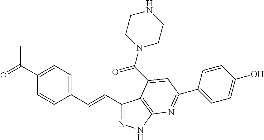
C1(C=CC2=CC=C(C(=O)C)C=C2)=NNC2=C1C(C(N1CCNCC1)=O)=CC(C1=CC=C(O)C=C1)=N2
